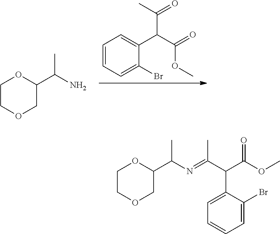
C1=CC=C(Br)C(C(C(=O)OC)C(C)=O)=C1.C1COCC(C(N)C)O1.C1COCC(C(N=C(C(C(OC)=O)C2=CC=CC=C2Br)C)C)O1
